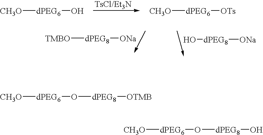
[CH3O][dPEG6]O.[CH3O][dPEG6][OTs].[TsCl/Et3N].O[dPEG8][ONa].[TMBO][dPEG8][ONa].[CH3O][dPEG6]O[dPEG8][OTMB].[CH3O][dPEG6]O[dPEG8]O
